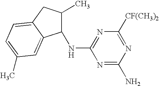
N1=C(N)N=C([CF(CH3)2])N=C1NC1C(C)CC2=CC=C(C)C=C12
